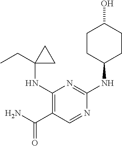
C1(NC2(CC)CC2)=C(C(N)=O)C=NC(NC2CCC(O)CC2)=N1
